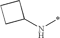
N(C1CCC1)*
